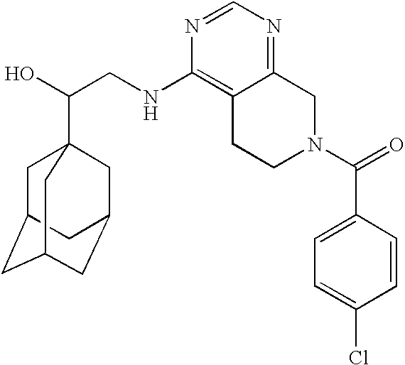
C(CNC1=C2C(=NC=N1)CN(C(=O)C1=CC=C(Cl)C=C1)CC2)(O)C12CC3CC(CC(C1)C3)C2
